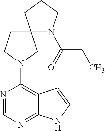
N1=CN=C2C(=C1N1CC3(N(C(CC)=O)CCC3)CC1)C=CN2
